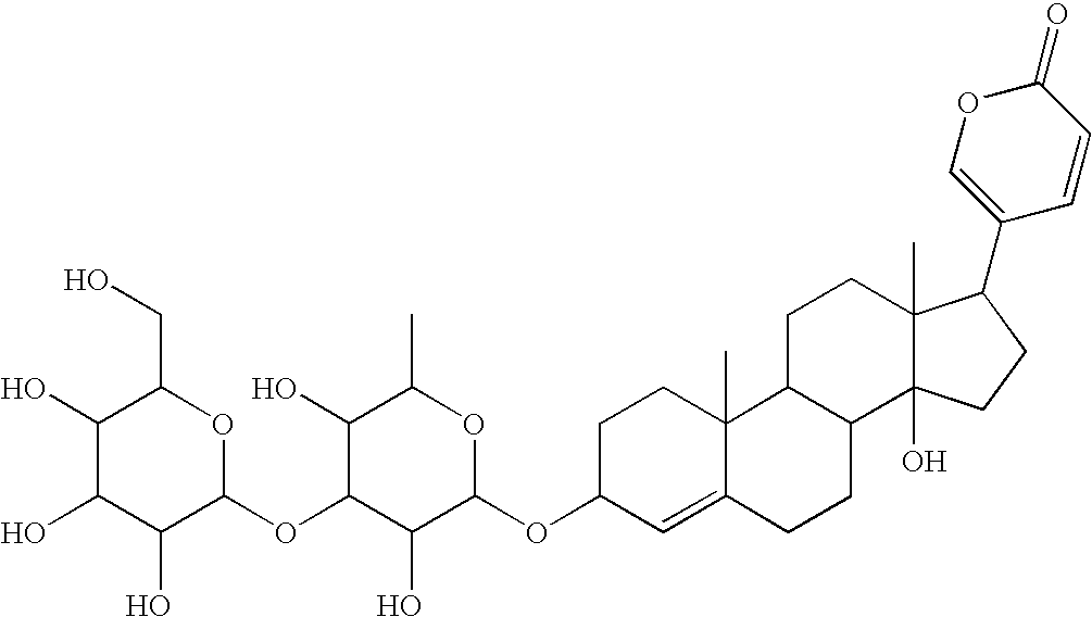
C1(O)C(O)C(O)C(OC2C(O)C(OC3C=C4C(C)(CC3)C3C(CC4)C4(O)C(C)(CC3)C(C3=COC(=O)C=C3)CC4)OC(C)C2O)OC1CO
